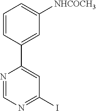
C1=CC(C2=CC(I)=NC=N2)=CC([NHCOCH3])=C1
